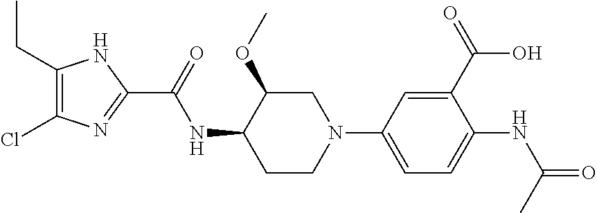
C1(CC)=C(Cl)N=C(C(=O)NC2CCN(C3=CC=C(NC(C)=O)C(C(=O)O)=C3)CC2OC)N1
